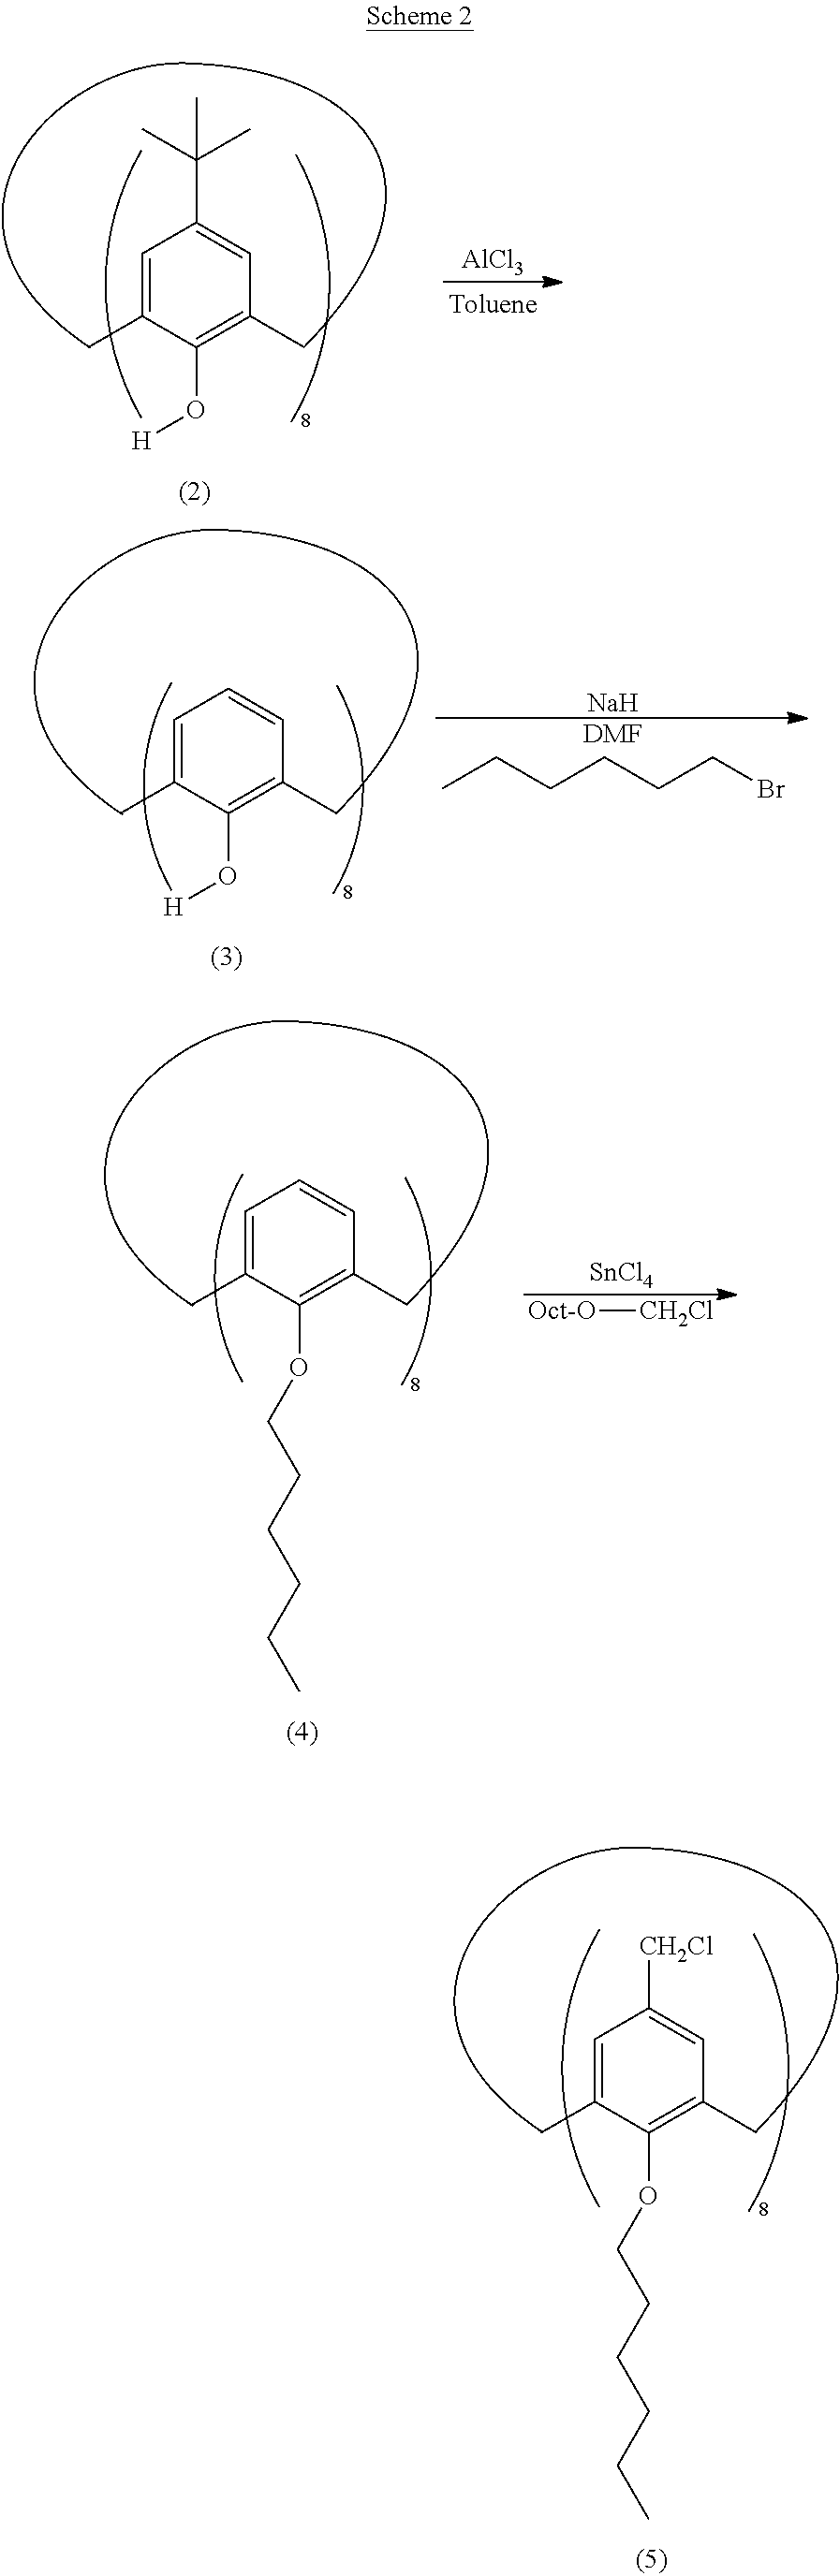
C1=C(C)C(O[H])=C(C)C=C1C(C)(C)C.[AlCl3].C1=C(C)C(O[H])=C(C)C=C1.CCCCCCBr.[DMF].[Na].[SnCl4].[Oct-O][CH2Cl].C1=C(C)C(OCCCCCC)=C(C)C=C1.C1=C(C)C(OCCCCCC)=C(C)C=C1[CH2Cl]
